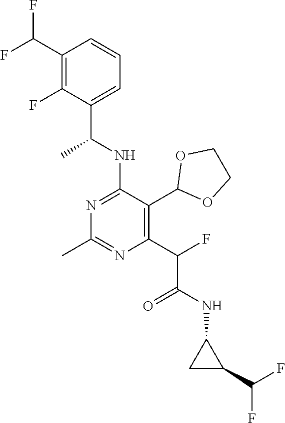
C1(C(F)F)=C(F)C(C(NC2=NC(C)=NC(C(F)C(NC3CC3C(F)F)=O)=C2C2OCCO2)C)=CC=C1
